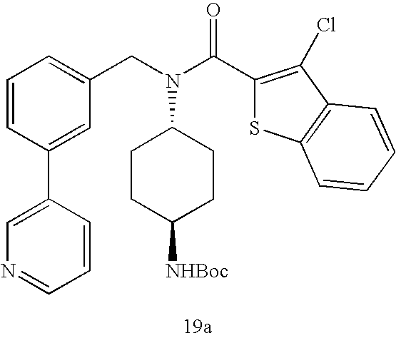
C1=CC(C2=CN=CC=C2)=CC(CN(C(C2=C(Cl)C3=C(S2)C=CC=C3)=O)C2CCC([NHBoc])CC2)=C1
